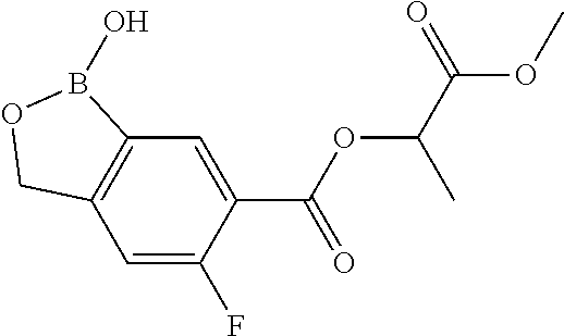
C12=C(C=C(F)C(C(OC(C(OC)=O)C)=O)=C1)COB2O
